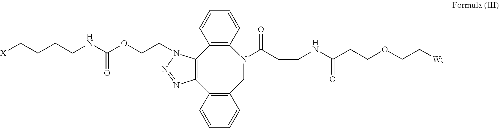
C1=CC2=C(C=C1)N(C(CCNC(CCOCC[W])=O)=O)CC1=C(C3=C2N(CCOC(NCCCC[X])=O)N=N3)C=CC=C1
